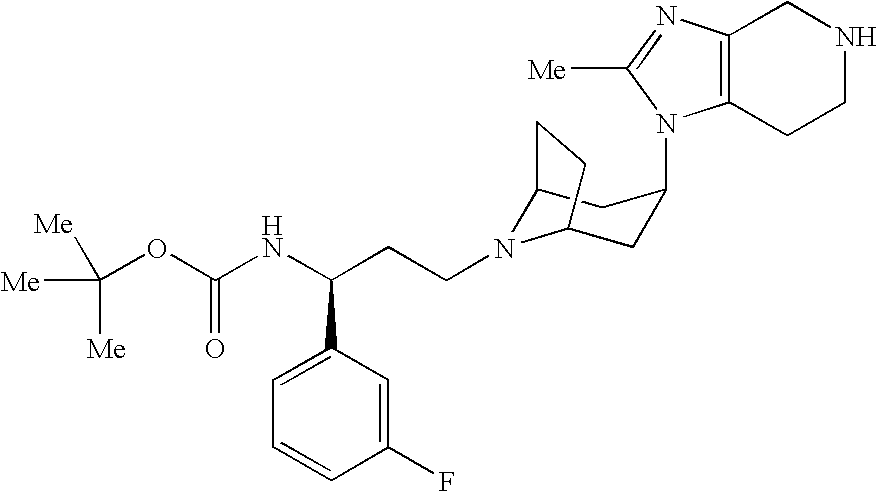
C12N(CCC(NC(OC([Me])([Me])[Me])=O)C3=CC=CC(F)=C3)C(CC(N3C4=C(CNCC4)N=C3[Me])C1)CC2
